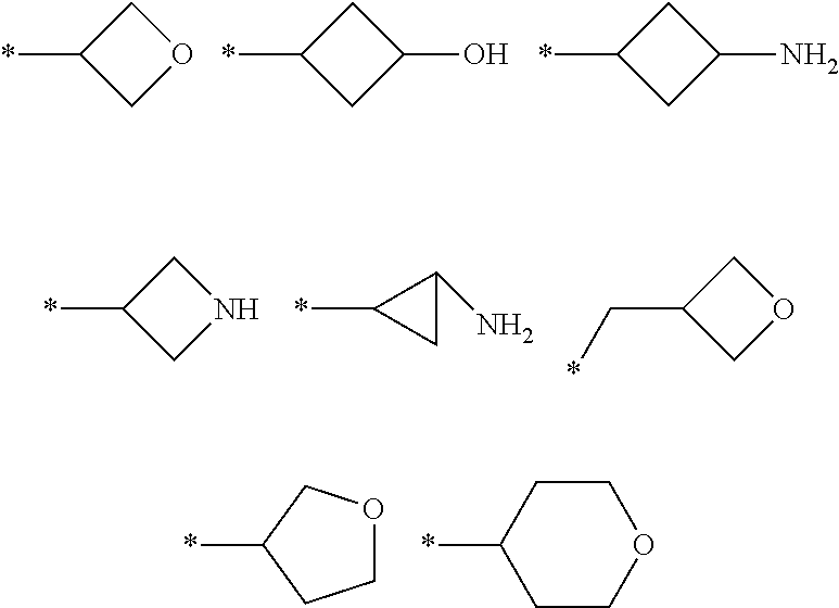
*C1COC1.*C1CC(O)C1.*C1CC(N)C1.*C1CNC1.*C1CC1N.C(C1COC1)*.*C1CCOC1.*C1CCOCC1
